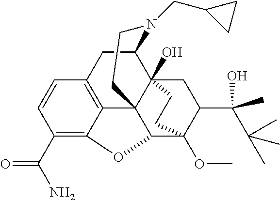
C1=CC(C(N)=O)=C2C3=C1CC1C45(O)C3(C(C(OC)(C(C(C(C)(C)C)(O)C)C4)CC5)O2)CCN1CC1CC1
